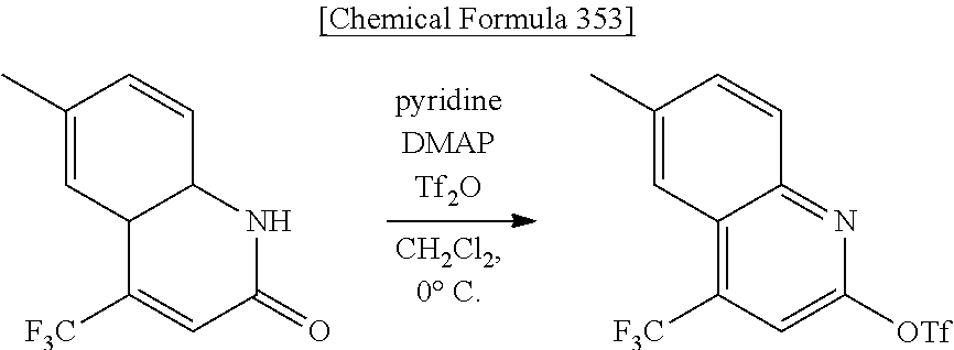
C12C([F3C])=CC(=O)NC1C=CC(C)=C2.C12=C([F3C])C=C([OTf])N=C1C=CC(C)=C2
